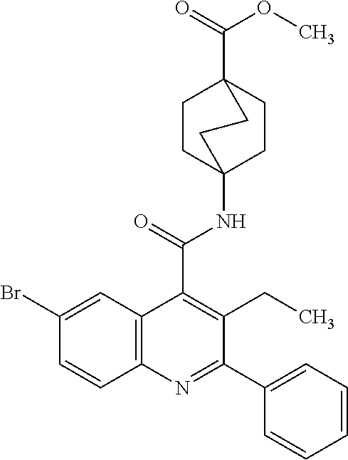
C1CC2(NC(C3=C(CC)C(C4=CC=CC=C4)=NC4=C3C=C(Br)C=C4)=O)CCC1(C(=O)OC)CC2
